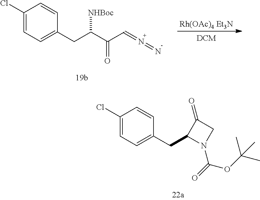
C1(Cl)=CC=C(CC(C(C=N=N)=O)[NHBoc])C=C1.[Rh(OAc)4 Et3N].C1(Cl)=CC=C(CC2N(C(=O)OC(C)(C)C)CC2=O)C=C1
